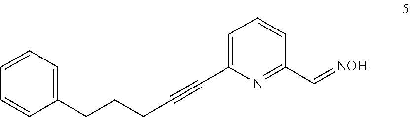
C1=CC=C(CCCC#CC2=CC=CC(C=[NOH])=N2)C=C1
